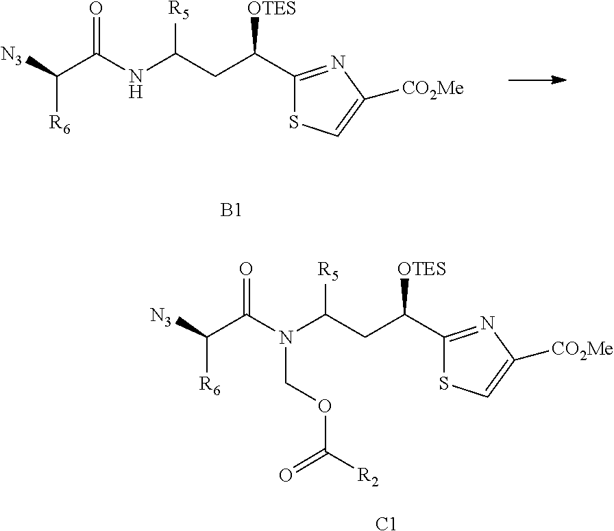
[N3]C(C(N(C(CC(C1=NC([CO2Me])=CS1)[OTES])[R5])COC([R2])=O)=O)[R6].[C1].[N3]C(C(NC(CC(C1=NC([CO2Me])=CS1)[OTES])[R5])=O)[R6].[B1]
